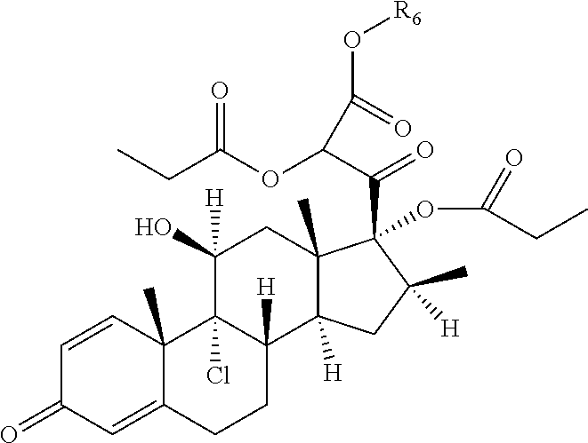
C1=CC2(C)C(=CC1=O)CCC1([H])C2(Cl)C(O)([H])CC2(C)C1([H])CC(C)([H])C2(C(C(OC(CC)=O)C(O[R6])=O)=O)OC(=O)CC
